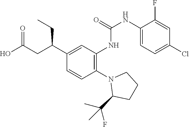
N1(C2=C(NC(NC3=CC=C(Cl)C=C3F)=O)C=C(C(CC(O)=O)CC)C=C2)C(C(C)(F)C)CCC1
